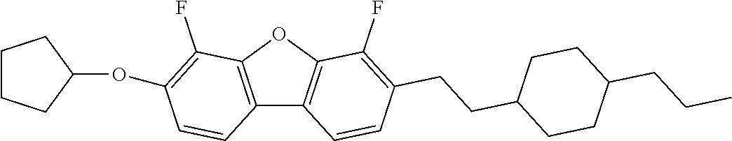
C12=C(OC3=C1C=CC(CCC1CCC(CCC)CC1)=C3F)C(F)=C(OC1CCCC1)C=C2
